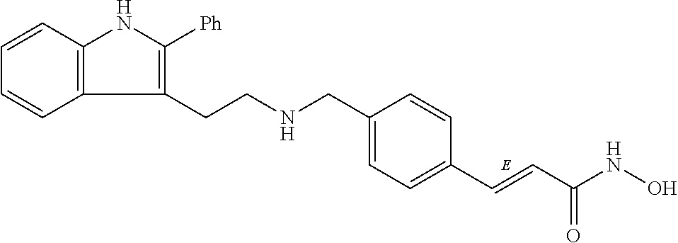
C1=CC2=C(C=C1)C(CCNCC1=CC=C(C=CC(NO)=O)C=C1)=C([Ph])N2
